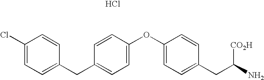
C1(Cl)=CC=C(CC2=CC=C(OC3=CC=C(CC(N)[CO2H])C=C3)C=C2)C=C1.Cl
